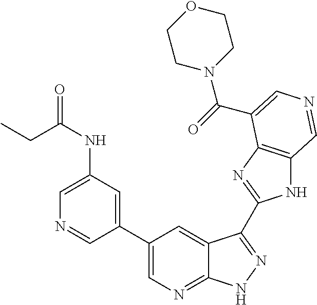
C1(C2=CN=C3C(=C2)C(C2=NC4=C(N2)C=NC=C4C(=O)N2CCOCC2)=NN3)=CC(NC(CC)=O)=CN=C1
